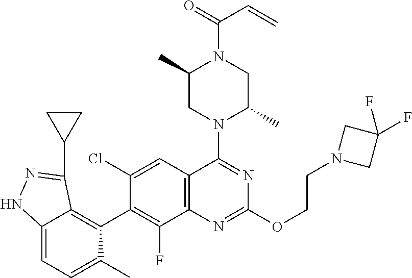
C12=CC=C(C)C(C3=C(F)C4=C(C=C3Cl)C(N3C(C)CN(C(=O)C=C)C(C)C3)=NC(OCCN3CC(F)(F)C3)=N4)=C1C(C1CC1)=NN2
